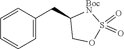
S1(=O)(=O)OCC(CC2=CC=CC=C2)[BocN]1
